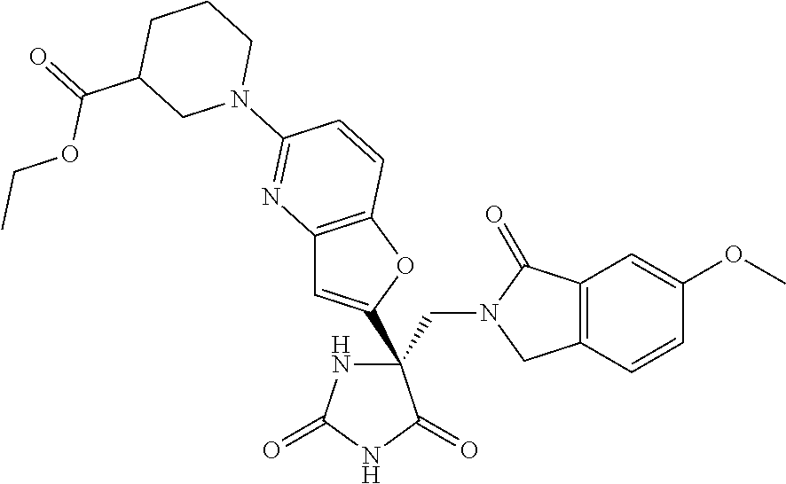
C(C1(C2=CC3=C(O2)C=CC(N2CCCC(C(=O)OCC)C2)=N3)NC(=O)NC1=O)N1CC2=C(C1=O)C=C(OC)C=C2
